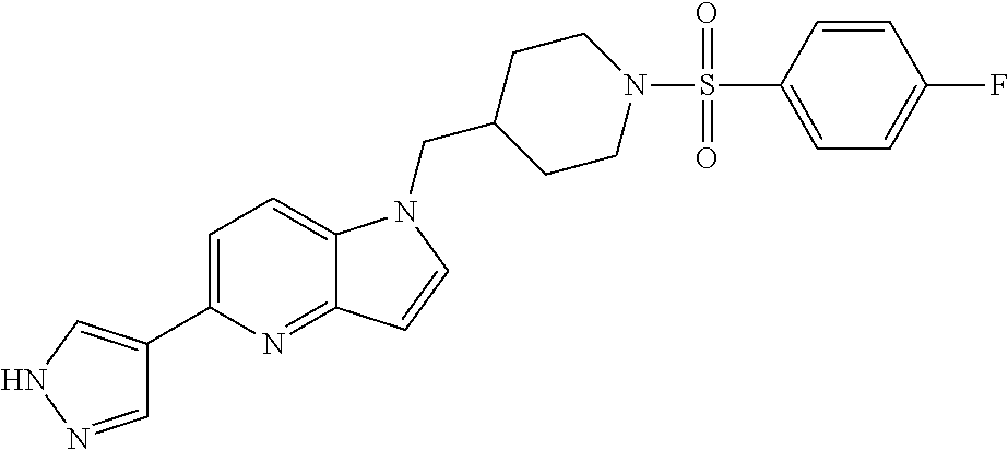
C1=NNC=C1C1=CC=C2C(=N1)C=CN2CC1CCN(S(C2=CC=C(F)C=C2)(=O)=O)CC1
